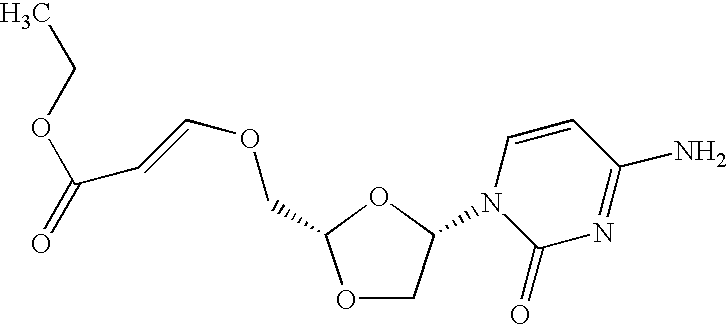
O1CC(N2C(=O)N=C(N)C=C2)OC1COC=CC(=O)OCC
